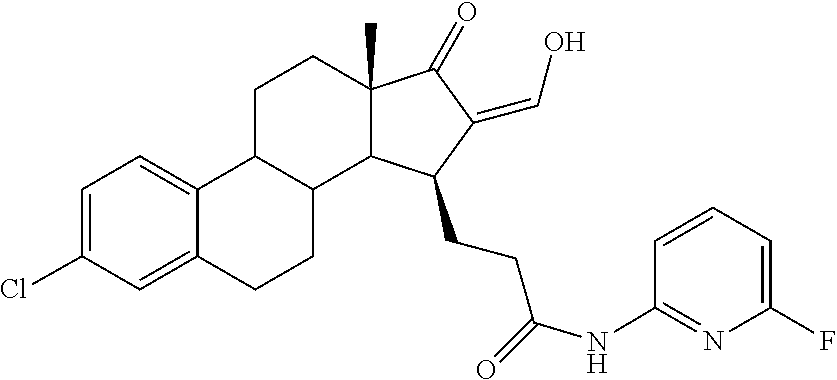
C12(C)C(=O)C(=CO)C(CCC(=O)NC3=NC(F)=CC=C3)C1C1C(C3=CC=C(Cl)C=C3CC1)CC2
